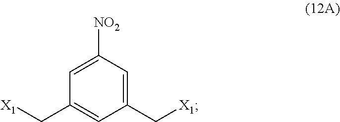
C1=C([NO2])C=C(C[X1])C=C1C[X1]
